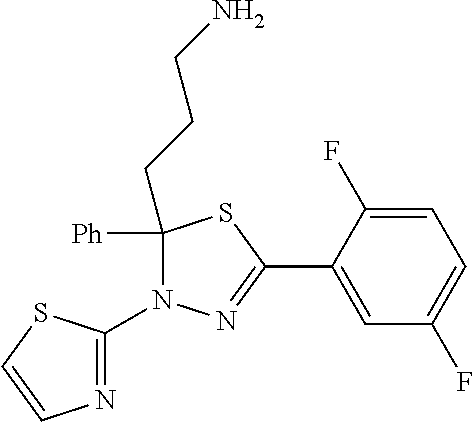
C1=C(F)C(C2=NN(C3=NC=CS3)C(CCCN)([Ph])S2)=CC(F)=C1
